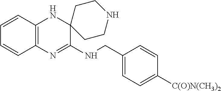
C12=C(N=C(NCC3=CC=C([C(O)N(CH3)2])C=C3)C3(N1)CCNCC3)C=CC=C2
